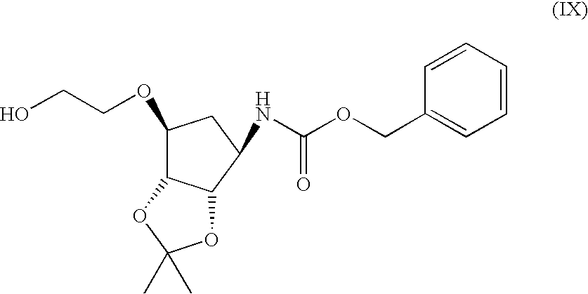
N(C1C2C(C(OCCO)C1)OC(C)(C)O2)C(OCC1=CC=CC=C1)=O
